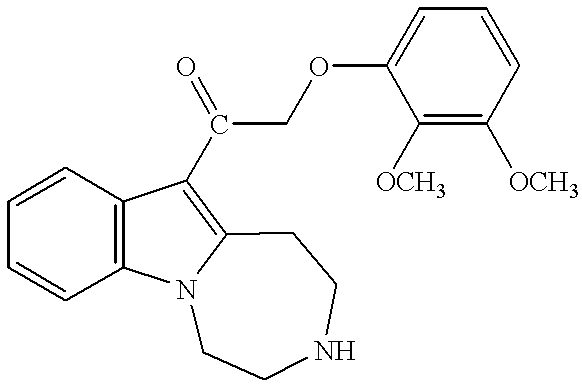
C1=CC2=C(C=C1)C(C(COC1=CC=CC([OCH3])=C1[OCH3])=O)=C1N2CCNCC1
